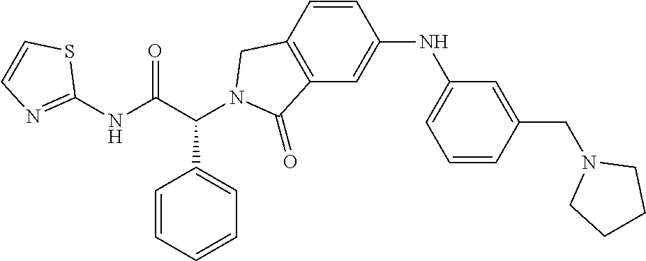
C1(NC(C(C2=CC=CC=C2)N2CC3=C(C=C(NC4=CC=CC(CN5CCCC5)=C4)C=C3)C2=O)=O)=NC=CS1
